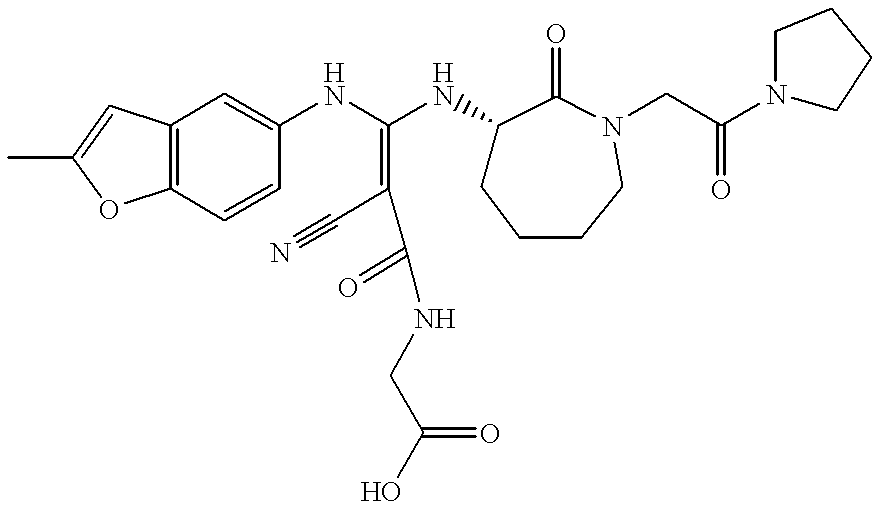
C12=C(C=CC(NC(=C(C#N)C(=O)NCC(O)=O)NC3CCCCN(CC(N4CCCC4)=O)C3=O)=C1)OC(C)=C2
